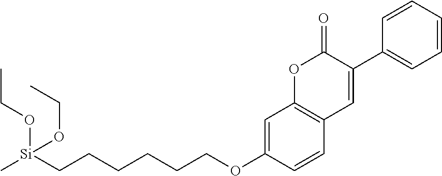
C1=CC=CC(C2=CC3=C(OC2=O)C=C(OCCCCCC[Si](C)(OCC)OCC)C=C3)=C1
